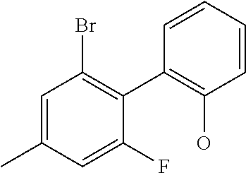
C1=C(C)C=C(F)C(C2=C(O)C=CC=C2)=C1Br
